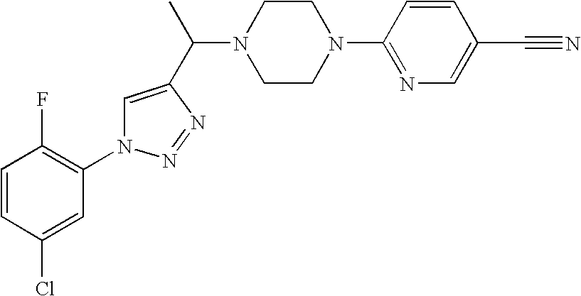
C1=CC(Cl)=CC(N2C=C(C(C)N3CCN(C4=NC=C(C#N)C=C4)CC3)N=N2)=C1F
